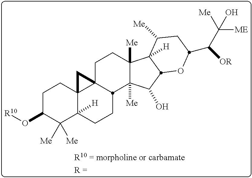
C1(O[R10])C([Me])([Me])C2([H])C3(CC1)C1(CCC4([Me])C([Me])(C(O)C5C4([H])C([Me])CC(C([OR])C([Me])([ME])O)O5)C1CC2)C3
